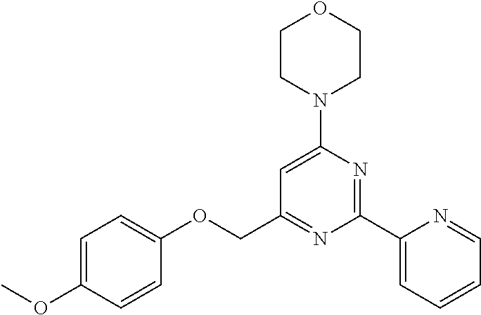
C1CN(C2=CC(COC3=CC=C(OC)C=C3)=NC(C3=CC=CC=N3)=N2)CCO1
